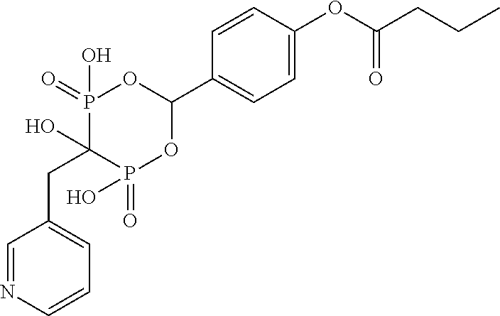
C1=NC=CC=C1CC1(O)P(=O)(O)OC(C2=CC=C(OC(CCC)=O)C=C2)OP1(=O)O
